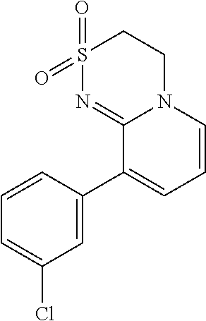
C1=C(C2=CC=CN3C2=NS(=O)(=O)CC3)C=CC=C1Cl
